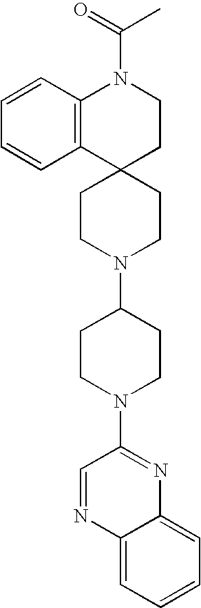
C1=CC2=C(C=C1)C1(CCN2C(=O)C)CCN(C2CCN(C3=NC4=CC=CC=C4N=C3)CC2)CC1
